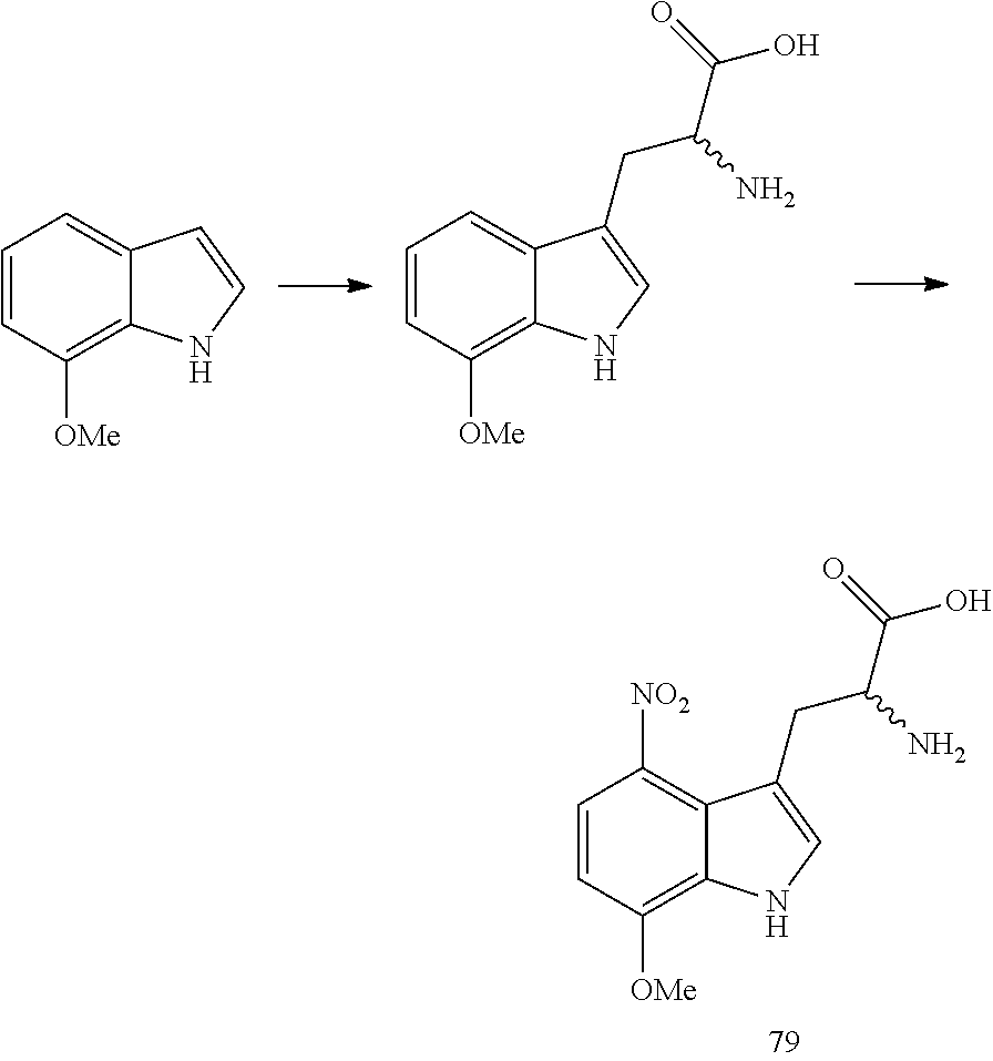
C1=CC([OMe])=C2C(=C1)C=CN2.C1=CC([OMe])=C2C(=C1)C(CC(N)C(O)=O)=CN2.C1=CC([OMe])=C2C(=C1[NO2])C(CC(N)C(O)=O)=CN2
